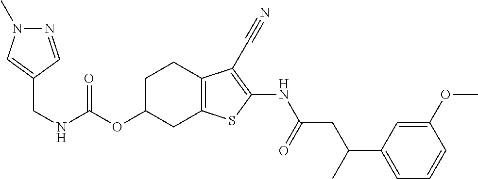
N(C(OC1CC2=C(CC1)C(C#N)=C(NC(CC(C1=CC=CC(OC)=C1)C)=O)S2)=O)CC1=CN(C)N=C1
